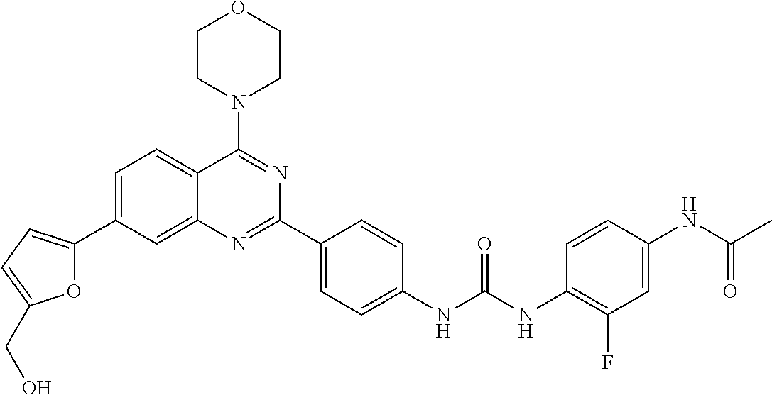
C1=C(C2=CC=C(CO)O2)C=C2C(=C1)C(N1CCOCC1)=NC(C1=CC=C(NC(NC3=C(F)C=C(NC(C)=O)C=C3)=O)C=C1)=N2
